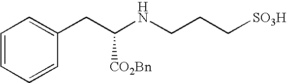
C1=CC=CC(CC(NCCC[SO3H])[CO2Bn])=C1
